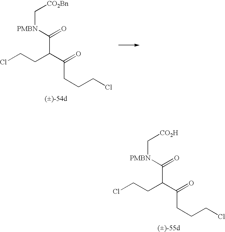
ClCCC(C(=O)CCCCl)C([PMBN]C[CO2Bn])=O.ClCCC(C(=O)CCCCl)C([PMBN]C[CO2H])=O
